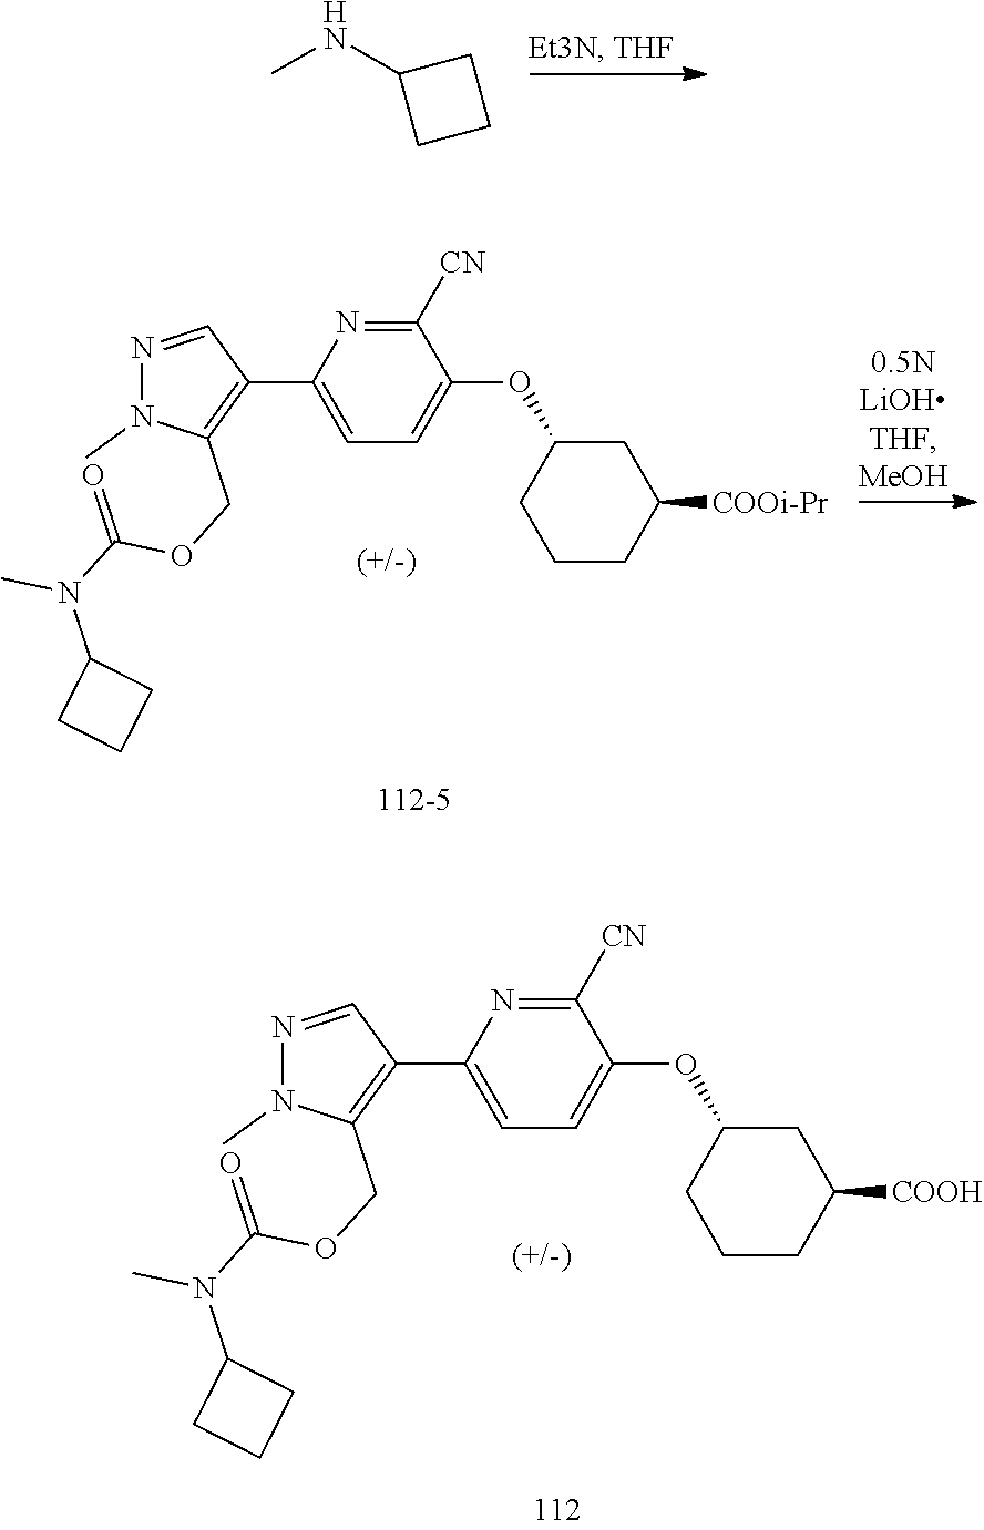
CNC1CCC1.C1([CN])=NC(C2=C(COC(=O)N(C)C3CCC3)N(C)N=C2)=CC=C1OC1CCCC([COOi-Pr])C1.C1([CN])=NC(C2=C(COC(=O)N(C)C3CCC3)N(C)N=C2)=CC=C1OC1CCCC([COOH])C1
